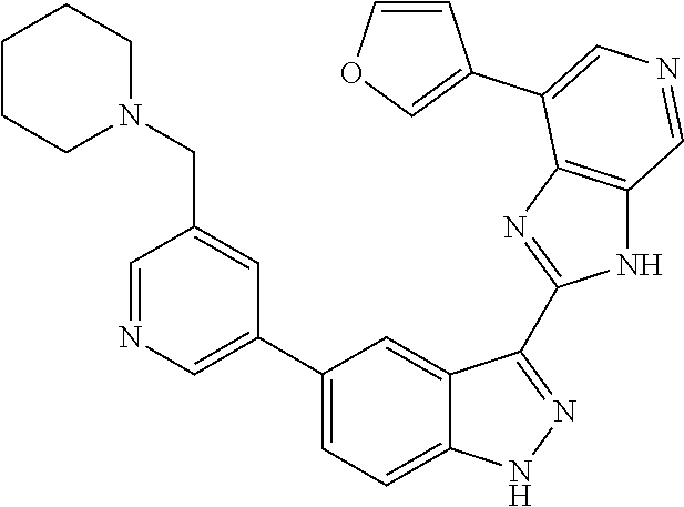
C1(C2=CN=CC(CN3CCCCC3)=C2)=CC=C2C(=C1)C(C1=NC3=C(N1)C=NC=C3C1=COC=C1)=NN2
